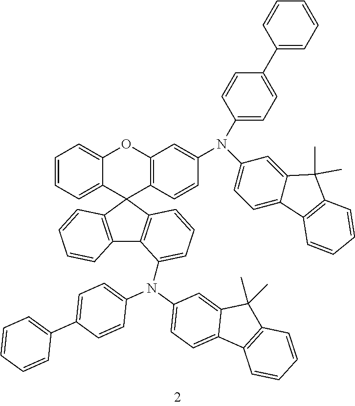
C1=CC=C2C(=C1)OC1=C(C23C2=C(C4=C3C=CC=C4N(C3=CC=C4C(=C3)C(C)(C)C3=C4C=CC=C3)C3=CC=C(C4=CC=CC=C4)C=C3)C=CC=C2)C=CC(N(C2=CC=C3C(=C2)C(C)(C)C2=C3C=CC=C2)C2=CC=C(C3=CC=CC=C3)C=C2)=C1
